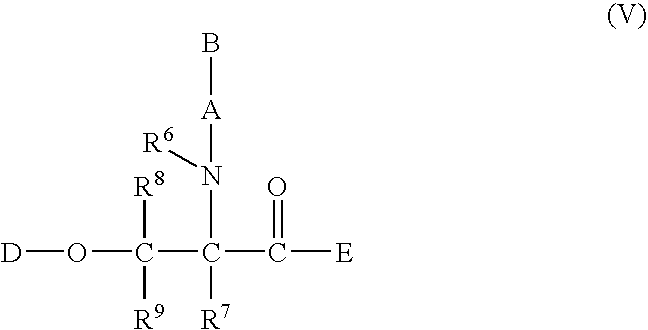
[D]OC(C(C([E])=O)(N([R6])[A]B)[R7])([R8])[R9]
